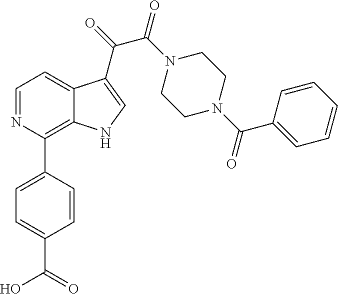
C1=C(C(=O)O)C=CC(C2=C3C(=CC=N2)C(C(=O)C(N2CCN(C(C4=CC=CC=C4)=O)CC2)=O)=CN3)=C1
